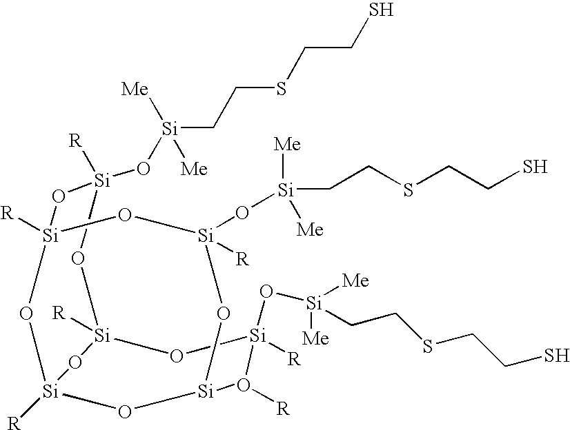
O1[Si]2([R])O[Si]([R])(O[Si]([Me])([Me])CCSCCS)O([R])[Si]3O[Si]([R])(O[Si]([R])(O[Si](O[Si]([Me])([Me])CCSCCS)([R])O3)O[Si]1(O[Si](CCSCCS)([Me])[Me])[R])O2
